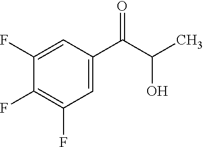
C1(F)=CC(C(C(C)O)=O)=CC(F)=C1F
